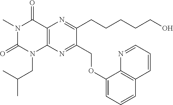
C12=C(N=C(COC3=CC=CC4=C3N=CC=C4)C(CCCCCO)=N1)N(CC(C)C)C(=O)N(C)C2=O
